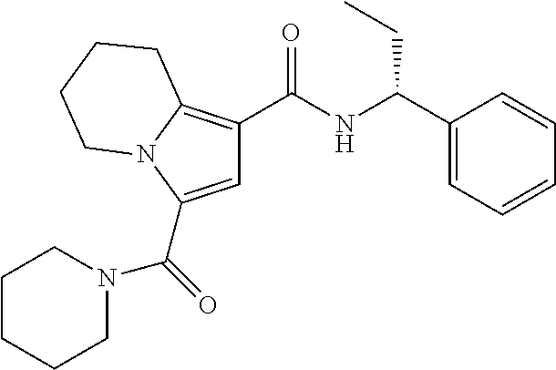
C(=O)(C1=CC(C(NC(C2=CC=CC=C2)CC)=O)=C2N1CCCC2)N1CCCCC1
